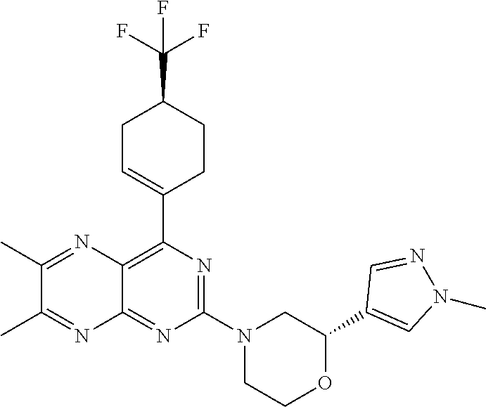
C1(C2=CN(C)N=C2)OCCN(C2=NC(C3=CCC(C(F)(F)F)CC3)=C3C(=N2)N=C(C)C(C)=N3)C1
